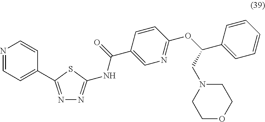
N1=CC=C(C2=NN=C(NC(=O)C3=CN=C(OC(C4=CC=CC=C4)CN4CCOCC4)C=C3)S2)C=C1
